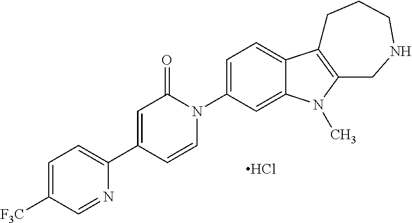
C1=C([F3C])C=NC(C2=CC(=O)N(C3=CC=C4C(=C3)N(C)C3=C4CCCNC3)C=C2)=C1.Cl
